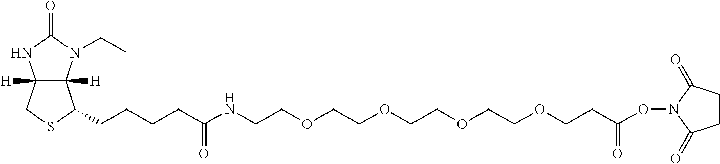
C12([H])C([H])(N(CC)C(=O)N1)C(CCCCC(=O)NCCOCCOCCOCCOCCC(ON1C(=O)CCC1=O)=O)SC2
